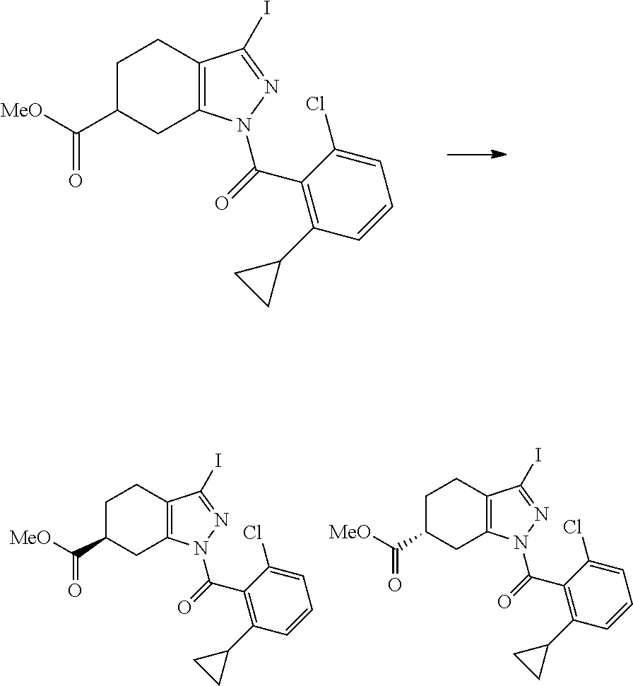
C1C(C([MeO])=O)CC2=C(C1)C(I)=NN2C(=O)C1=C(C2CC2)C=CC=C1Cl.C1C(C([MeO])=O)CC2=C(C1)C(I)=NN2C(=O)C1=C(C2CC2)C=CC=C1Cl.C1C(C([MeO])=O)CC2=C(C1)C(I)=NN2C(=O)C1=C(C2CC2)C=CC=C1Cl
